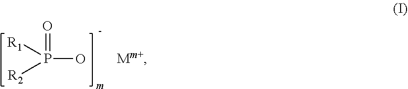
O=P(O)([R1])[R2]
